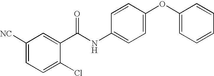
C1([NC])=CC=C(Cl)C(C(NC2=CC=C(OC3=CC=CC=C3)C=C2)=O)=C1
